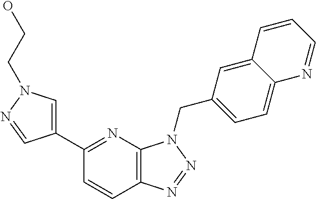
C12=C(N=C(C3=CN(CCO)N=C3)C=C1)N(CC1=CC=C3C(=C1)C=CC=N3)N=N2
